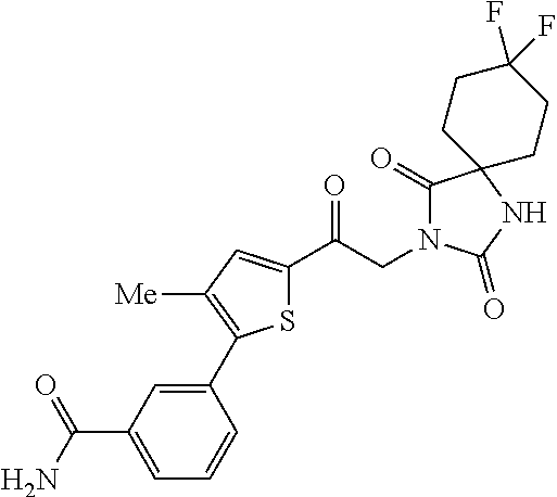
S1C(C(CN2C(=O)C3(NC2=O)CCC(F)(F)CC3)=O)=CC([Me])=C1C1=CC(C(N)=O)=CC=C1
